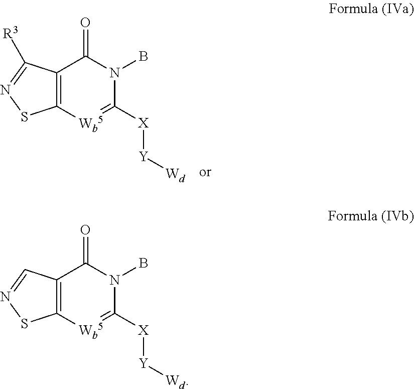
C12=C(C([R3])=NS1)C(=O)N(B)C([X][Y][Wd])=[Wb5]2.C12=C(C=NS1)C(=O)N(B)C([X][Y][Wd])=[Wb5]2
